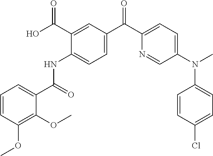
C1=CC(OC)=C(OC)C(C(=O)NC2=CC=C(C(C3=CC=C(N(C)C4=CC=C(Cl)C=C4)C=N3)=O)C=C2C(O)=O)=C1
